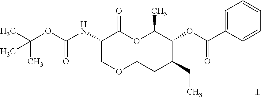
C1(NC(OC(C)(C)C)=O)COCCC(CC)C(OC(=O)C2=CC=CC=C2)C(C)OC1=O
